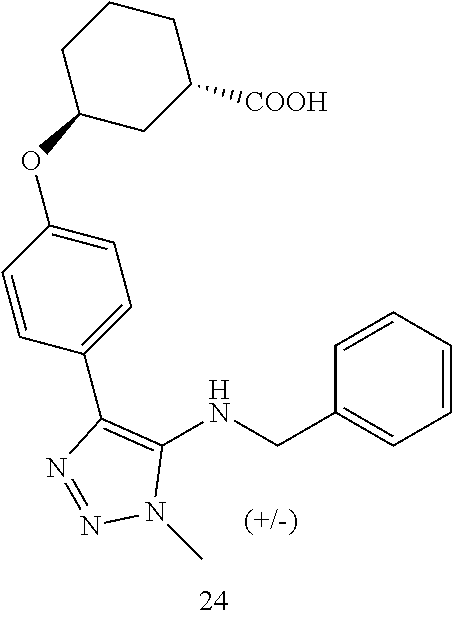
C1(NCC2=CC=CC=C2)=C(C2=CC=C(OC3CCCC([COOH])C3)C=C2)N=NN1C
